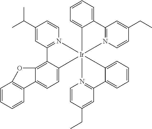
C1=C2C(=C3C(=C1)[Ir]14(N5=C3C=C(C(C)C)C=C5)(C3=CC=CC=C3C3=N1C=CC(CC)=C3)N1=C(C=C(CC)C=C1)C1=CC=CC=C14)OC1=C2C=CC=C1
